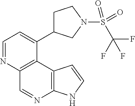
C1=NC2=C(C(C3CCN(S(=O)(=O)C(F)(F)F)C3)=C1)C1=C(N=C2)NC=C1
